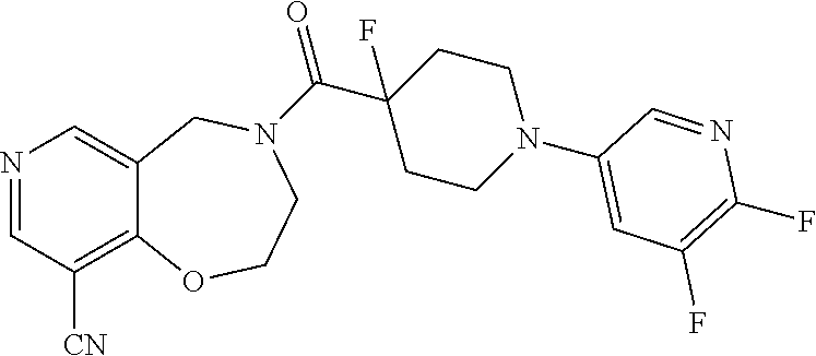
N1=CC([CN])=C2C(=C1)CN(C(C1(F)CCN(C3=CC(F)=C(F)N=C3)CC1)=O)CCO2
